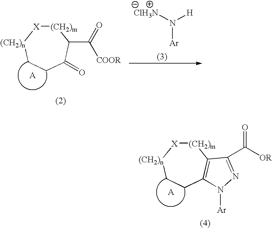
[(CH2)m]1[X][(CH2)n]CCC(=O)C1C(=O)[COOR].N([Ar])([H])[ClH3N].[(CH2)m]1[X][(CH2)n]CCC2=C1C(C(=O)[OR])=NN2[Ar]
